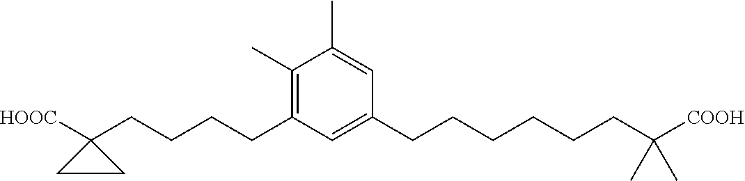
C(CCCC1([HOOC])CC1)C1=C(C)C(C)=CC(CCCCCCC([COOH])(C)C)=C1
